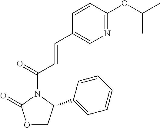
C(C1=CN=C(OC(C)C)C=C1)=CC(N1C(=O)OCC1C1=CC=CC=C1)=O
